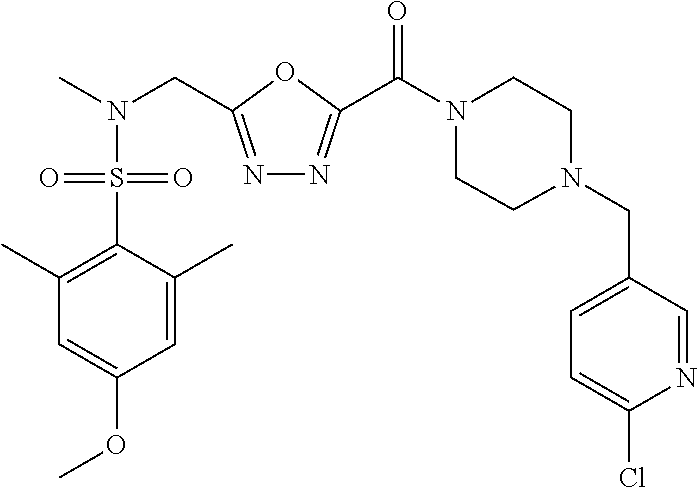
C1N(CC2=CC=C(Cl)N=C2)CCN(C(=O)C2=NN=C(CN(C)S(C3=C(C)C=C(OC)C=C3C)(=O)=O)O2)C1
